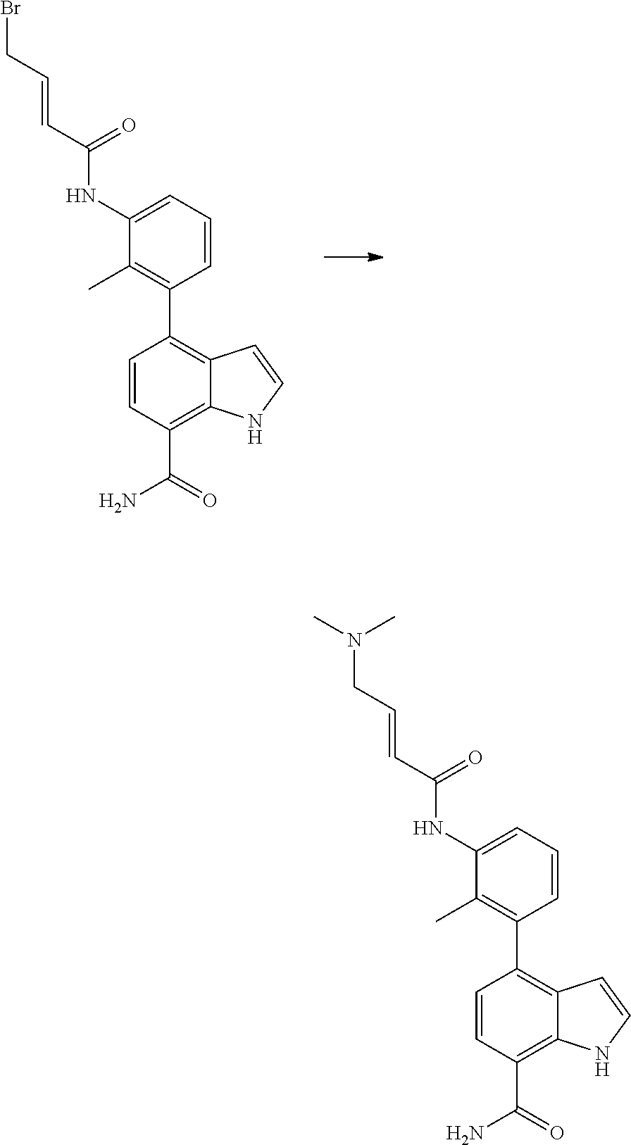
C1=C(NC(C=CCBr)=O)C(C)=C(C2=C3C(=C(C(=O)N)C=C2)NC=C3)C=C1.C1=C(NC(C=CCN(C)C)=O)C(C)=C(C2=C3C(=C(C(=O)N)C=C2)NC=C3)C=C1
